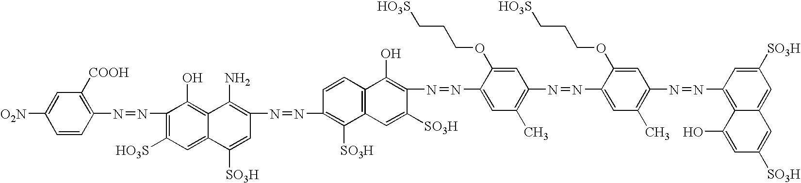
C1=CC(N=NC2=C([HO3S])C=C3C(=C2O)C(N)=C(N=NC2=C([SO3H])C4=C(C=C2)C(O)=C(N=NC2=CC(C)=C(N=NC5=CC(C)=C(N=NC6=C7C(=CC([SO3H])=C6)C=C([SO3H])C=C7O)C=C5OCCC[HO3S])C=C2OCCC[HO3S])C([SO3H])=C4)C=C3[SO3H])=C([COOH])C=C1[O2N]
